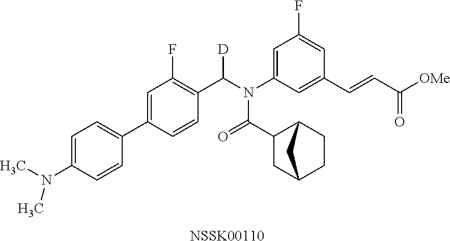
[NSSK00110].C1=C(N(C)C)C=CC(C2=CC(F)=C(C(N(C3=CC(F)=CC(C=CC([OMe])=O)=C3)C(=O)C3CC4CCC3C4)[D])C=C2)=C1
